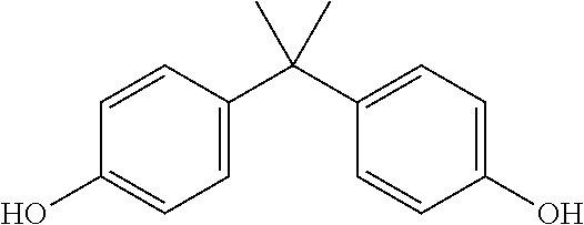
C1(C(C2=CC=C(O)C=C2)(C)C)=CC=C(O)C=C1
